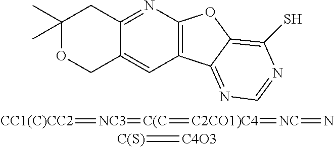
C1(C)(C)OCC2=CC3=C(N=C2C1)OC1=C(S)N=CN=C31.[CC1(C)CC2]=[NC3]=[C(C]=[C2CO1)C4]=[NC]=N.[C(S)]=[C4O3]
